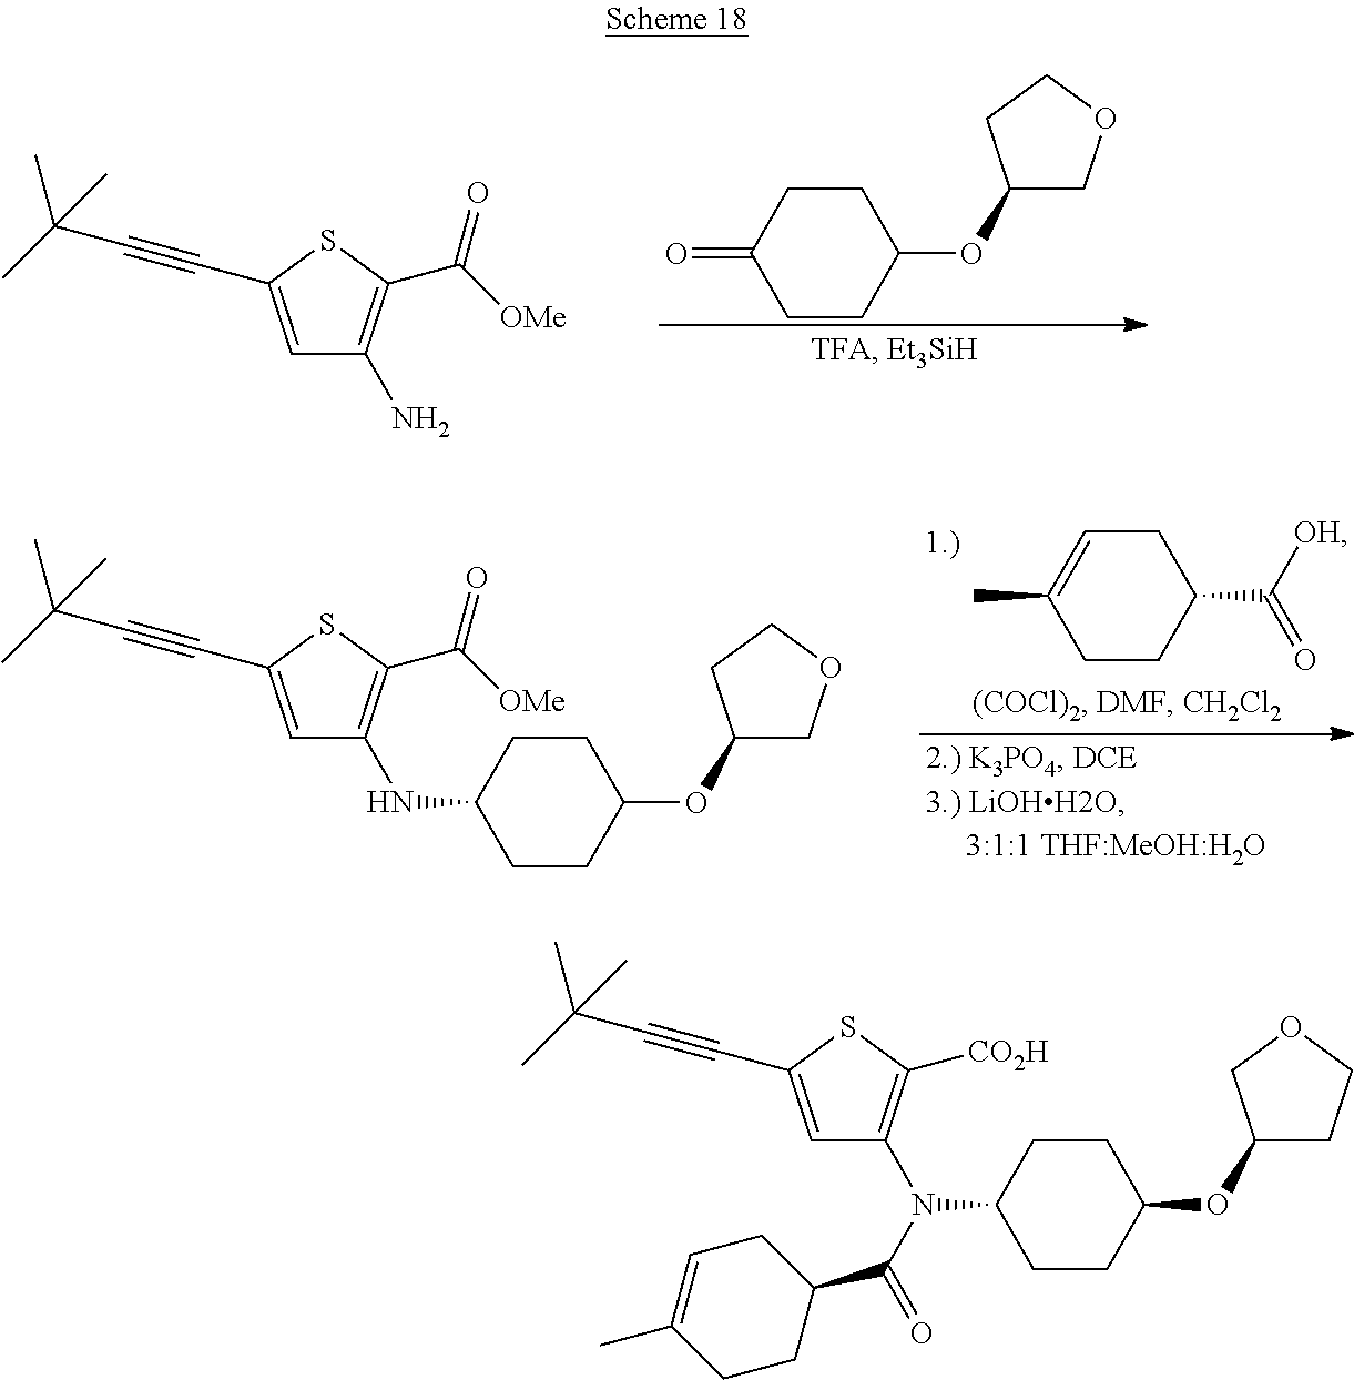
C1CC(OC2COCC2)CCC1=O.C1=C(C#CC(C)(C)C)SC(C([OMe])=O)=C1N.C1C=C(C)CCC1C(=O)[OH].C1=C(C#CC(C)(C)C)SC(C([OMe])=O)=C1NC1CCC(OC2COCC2)CC1.C1=C(C#CC(C)(C)C)SC([CO2H])=C1N(C(=O)C1CC=C(C)CC1)C1CCC(OC2CCOC2)CC1
